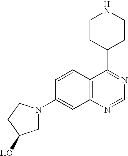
C1CC(C2=NC=NC3=C2C=CC(N2CC(O)CC2)=C3)CCN1
